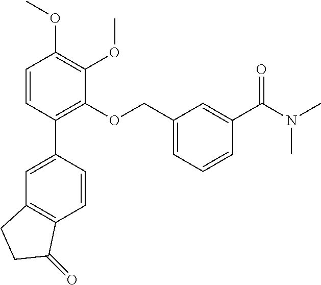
C1=CC(C2=CC3=C(C=C2)C(=O)CC3)=C(OCC2=CC=CC(C(N(C)C)=O)=C2)C(OC)=C1OC
